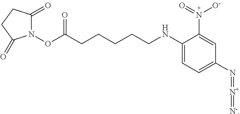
C1=C(NCCCCCC(ON2C(=O)CCC2=O)=O)C(N([O-])=O)=CC(N=[N+]=[N-])=C1
